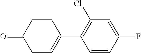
C1=CC(F)=CC(Cl)=C1C1=CCC(=O)CC1
